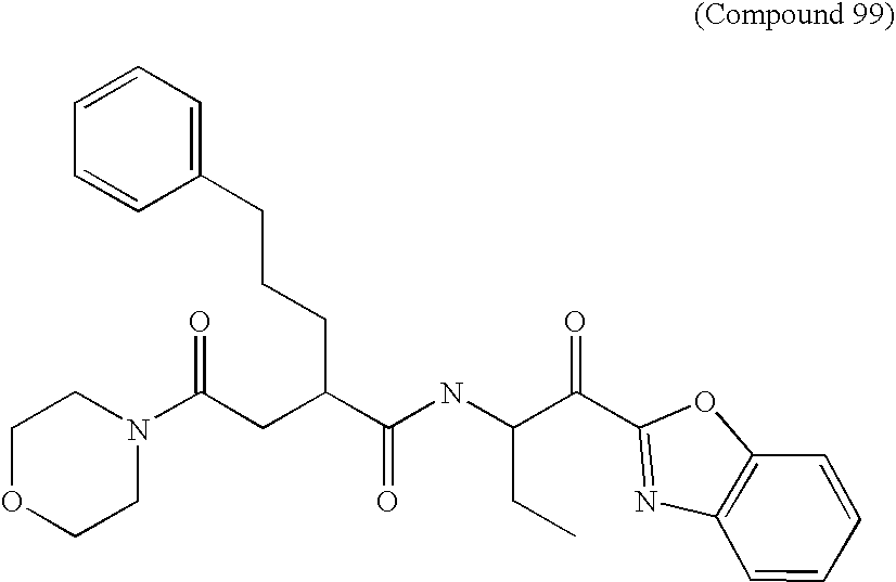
O=C(CC(CCCC1=CC=CC=C1)C(NC(C(C1=NC2=C(O1)C=CC=C2)=O)CC)=O)N1CCOCC1
